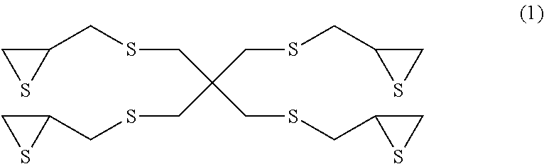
C1SC1CSCC(CSCC1SC1)(CSCC1CS1)CSCC1SC1
